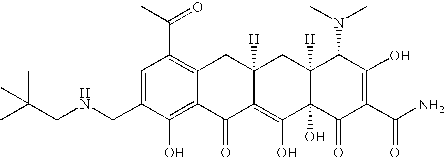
N(CC1=CC(C(=O)C)=C2C(=C1O)C(=O)C1=C(O)C3(O)C([H])(CC1([H])C2)C(N(C)C)C(O)=C(C(N)=O)C3=O)CC(C)(C)C
